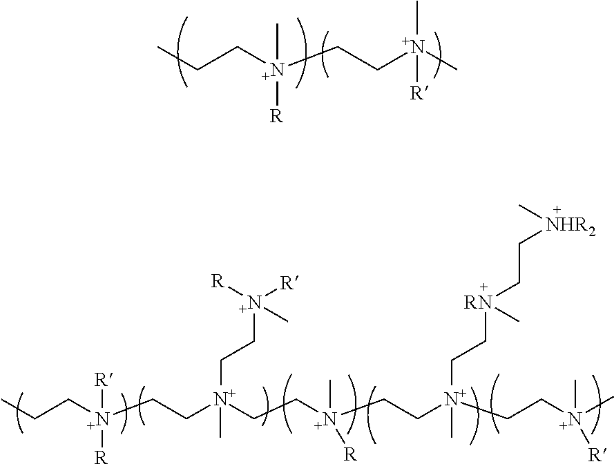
CCC[N+](CC[N+](C)(C)[R])([R])C.CCC[N+](CC[N+](CC[N+](CC[N+](CC[N+](C)([R])C)(CC[RN](C)CC[NHR2]C)C)(C)[R])(C)CC[N+]([R])([R])C)([R])[R]
